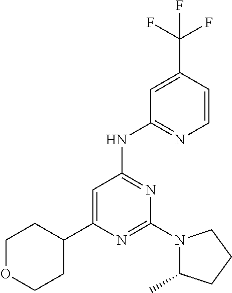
N1=C(N2C(C)CCC2)N=C(NC2=NC=CC(C(F)(F)F)=C2)C=C1C1CCOCC1
